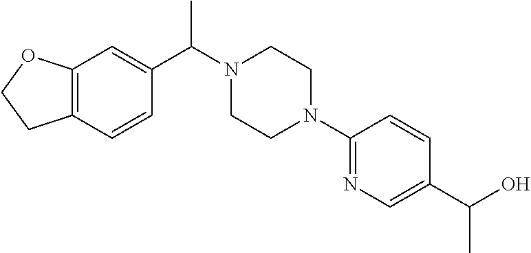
C12=C(C=CC(C(N3CCN(C4=NC=C(C(O)C)C=C4)CC3)C)=C1)CCO2
